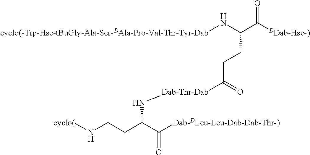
[cyclo(-Trp-Hse-tBuGly-Ala-Ser-DAla-Pro-Val-Thr-Tyr-Dab]NC(C([DDab-Hse-)])=O)CCC([Dab-Thr-Dab]NC(CCN[cyclo(])C([Dab-DLeu-Leu-Dab-Dab-Thr-)])=O)=O
